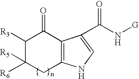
C12=C(C(C(N[G])=O)=CN1)C(=O)C([R3])C([R6])([R5])C2
